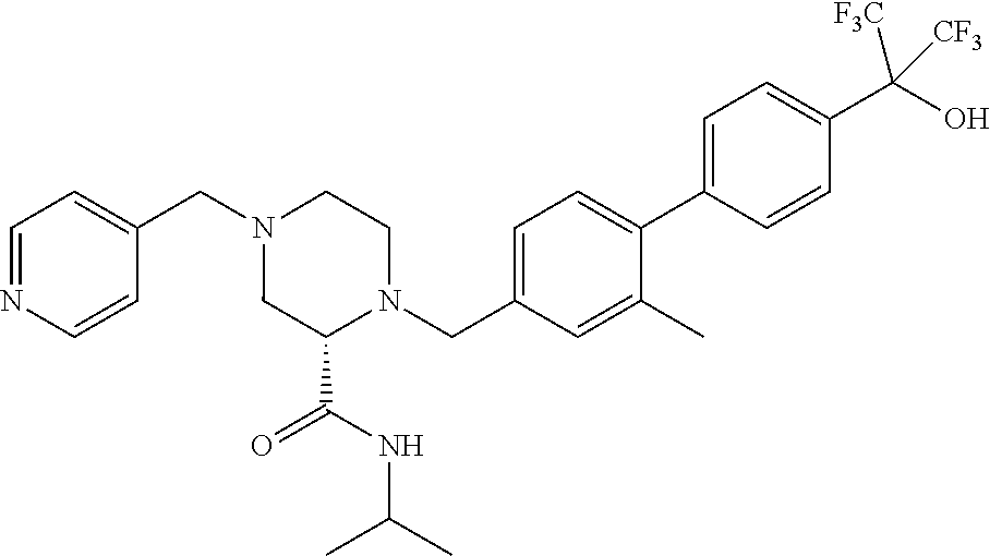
C1=NC=CC(CN2CC(C(=O)NC(C)C)N(CC3=CC=C(C4=CC=C(C(O)([CF3])[CF3])C=C4)C(C)=C3)CC2)=C1
